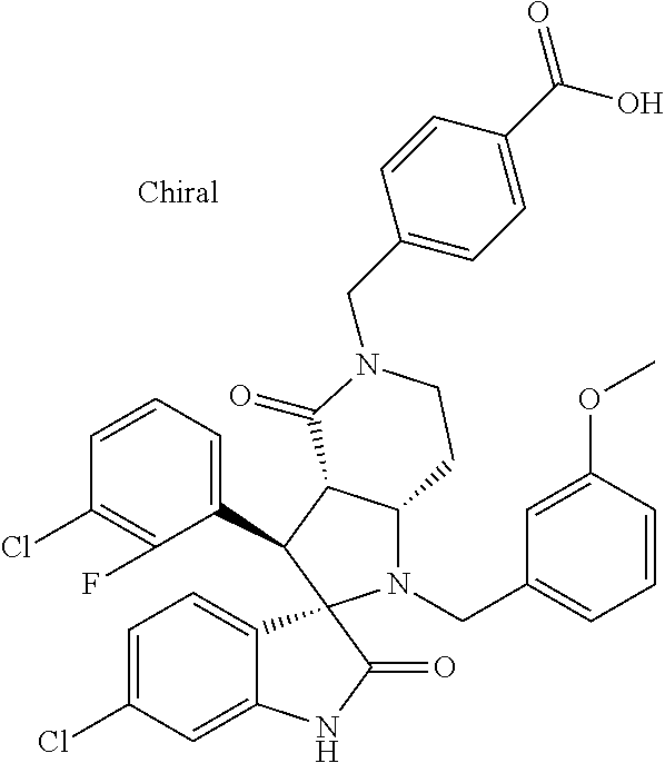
C1(C2C3C(N(CC4=CC=CC(OC)=C4)C24C2=CC=C(Cl)C=C2NC4=O)CCN(CC2=CC=C(C(=O)O)C=C2)C3=O)=CC=CC(Cl)=C1F
